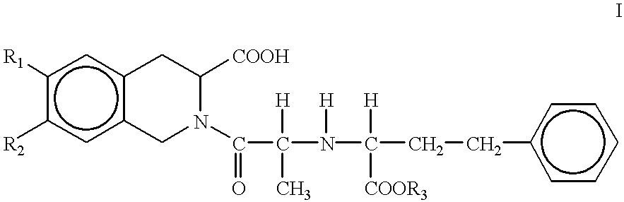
c1([R1])c([R2])cc2c(c1)CC([COOH])N(C(C(N(C(CCc1ccccc1)([COOR3])[H])[H])(C)[H])=O)C2
